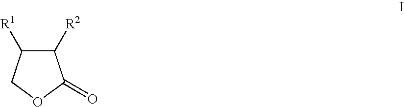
C1([R2])C([R1])COC1=O
